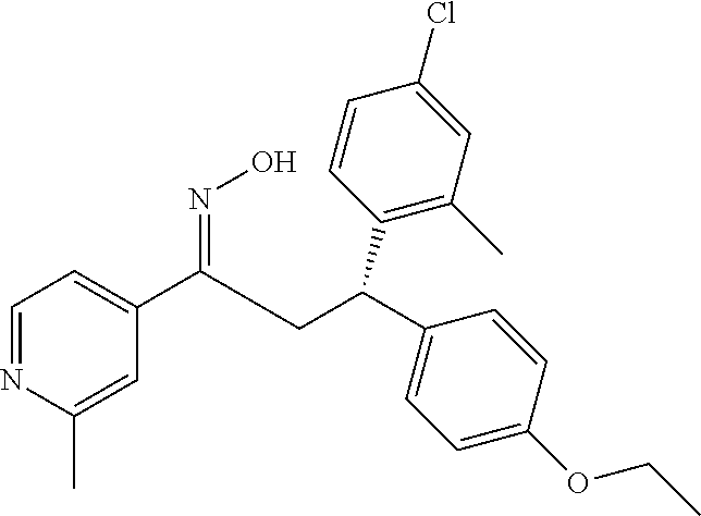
C1(C(CC(C2=CC=C(OCC)C=C2)C2=C(C)C=C(Cl)C=C2)=NO)=CC=NC(C)=C1
